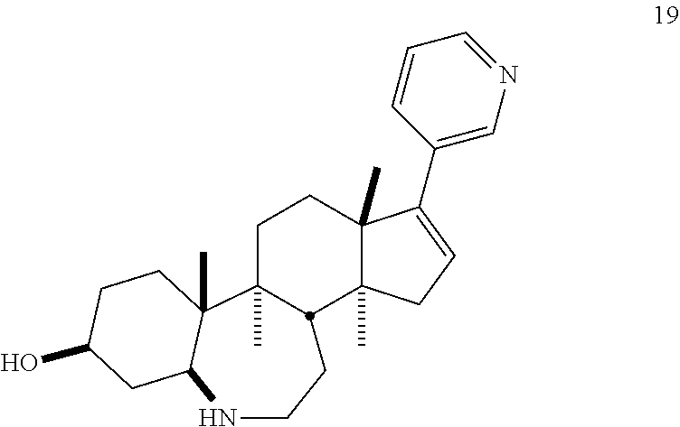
CC12CCC3(C)C(C)(CC=C3C3=CN=CC=C3)C1CCNC1C2(C)CCC(O)C1
